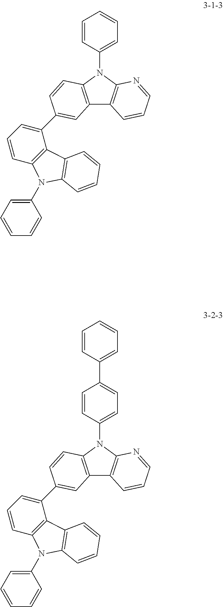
C12=C(N(C3=CC=CC=C3)C3=C1C=CC=N3)C=CC(C1=CC=CC3=C1C1=C(N3C3=CC=CC=C3)C=CC=C1)=C2.C12=C(N(C3=CC=C(C4=CC=CC=C4)C=C3)C3=C1C=CC=N3)C=CC(C1=CC=CC3=C1C1=C(C=CC=C1)N3C1=CC=CC=C1)=C2
